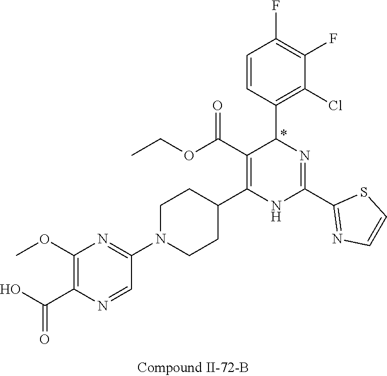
C1(F)=C(F)C=CC(C2N=C(C3=NC=CS3)NC(C3CCN(C4=NC(OC)=C(C(=O)O)N=C4)CC3)=C2C(OCC)=O)=C1Cl
